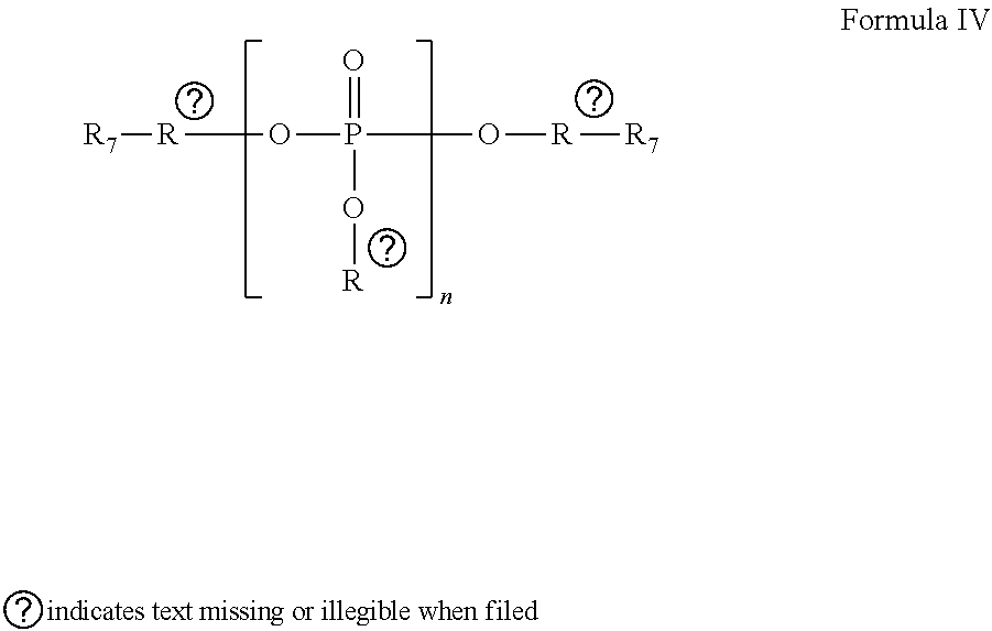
[R](OP(=O)(O[R])O[R][R7])[R7]
